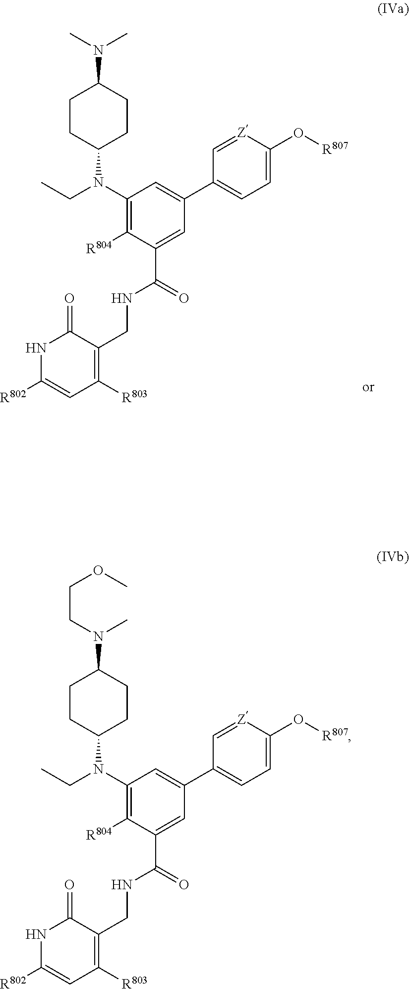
CN(C)C1CCC(N(CC)C2=C([R804])C(C(NCC3=C([R803])C=C([R802])NC3=O)=O)=CC(C3=CC=C(O[R807])[Z]=C3)=C2)CC1.C(N(C)C1CCC(N(CC)C2=C([R804])C(C(NCC3=C([R803])C=C([R802])NC3=O)=O)=CC(C3=CC=C(O[R807])[Z]=C3)=C2)CC1)COC
